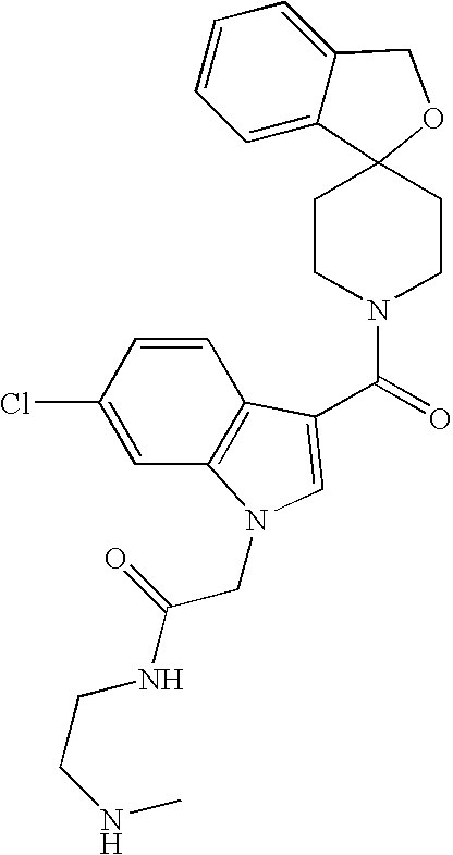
C1=C2C(=CC=C1)COC21CCN(C(=O)C2=CN(CC(NCCNC)=O)C3=C2C=CC(Cl)=C3)CC1
